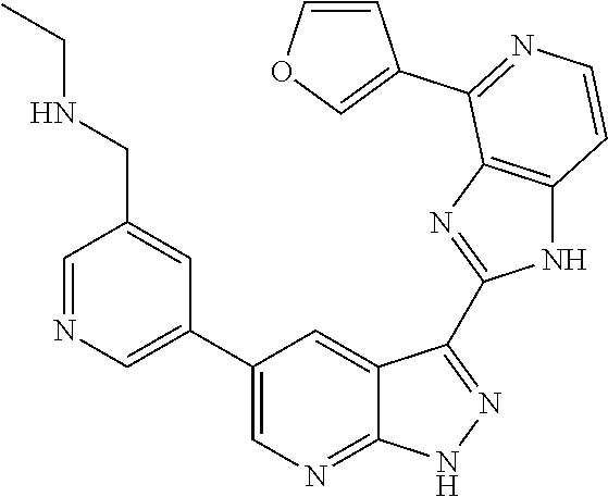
C1=NC=C(C2=CN=C3C(=C2)C(C2=NC4=C(N2)C=CN=C4C2=COC=C2)=NN3)C=C1CNCC
